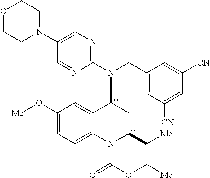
O1CCN(C2=CN=C(N(CC3=CC([CN])=CC([CN])=C3)C3C4=CC(O[Me])=CC=C4N(C(OC[Me])=O)C(C[Me])C3)N=C2)CC1
